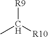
[R9]C(C)[R10]
